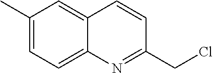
C1(C)=CC=C2C(=C1)C=CC(CCl)=N2
